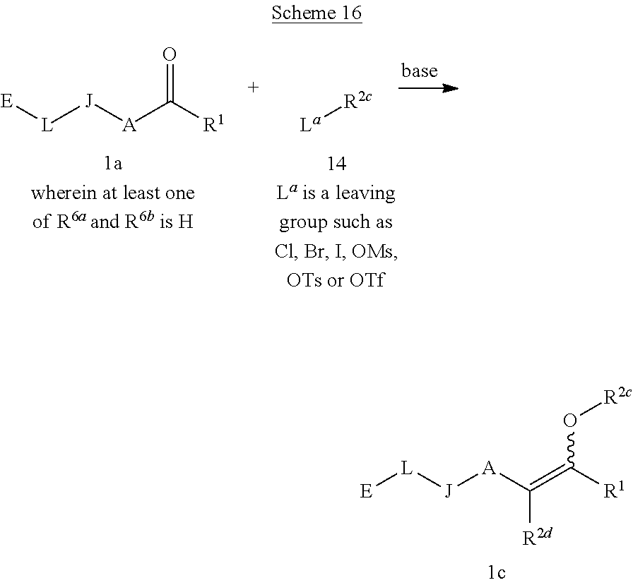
[L]([J][A]C([R1])=O)[E].[La][R2c].[L]([J][A]C(=C([R1])O[R2c])[R2d])[E]
